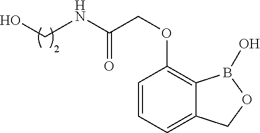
C1=CC=C2C(=C1OCC(NCO)=O)B(O)OC2
